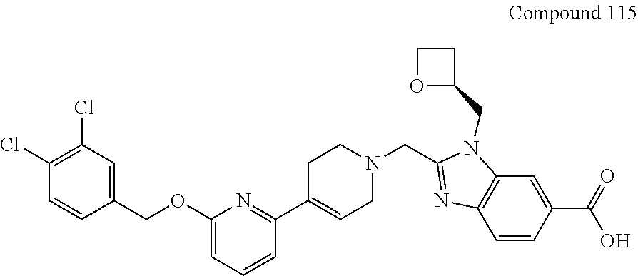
C1(Cl)=C(Cl)C=C(COC2=CC=CC(C3=CCN(CC4=NC5=C(N4CC4CCO4)C=C(C(=O)O)C=C5)CC3)=N2)C=C1
